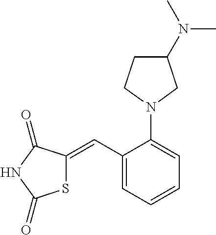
C1(C=C2SC(=O)NC2=O)=CC=CC=C1N1CC(N(C)C)CC1
